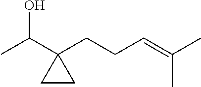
C(C1(CCC=C(C)C)CC1)(C)O
